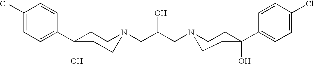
C1(Cl)=CC=C(C2(O)CCN(CC(CN3CCC(C4=CC=C(Cl)C=C4)(O)CC3)O)CC2)C=C1
